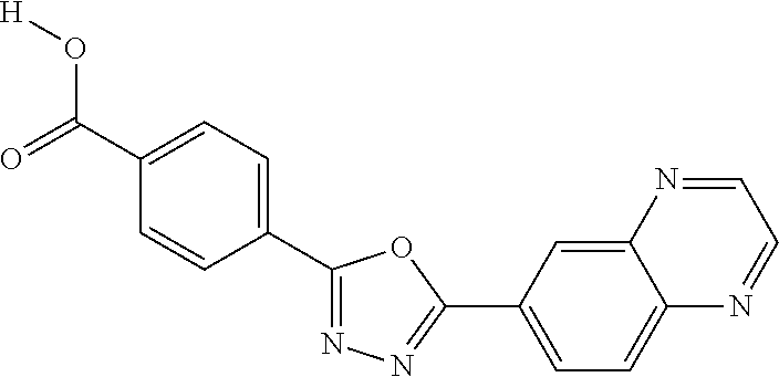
O=C(C1=CC=C(C2=NN=C(C3=CC=C4C(=C3)N=CC=N4)O2)C=C1)O[H]
